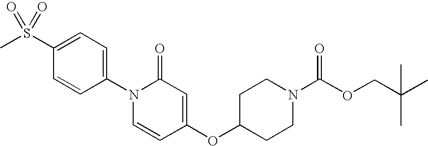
C1=C(S(C)(=O)=O)C=CC(N2C=CC(OC3CCN(C(=O)OCC(C)(C)C)CC3)=CC2=O)=C1
